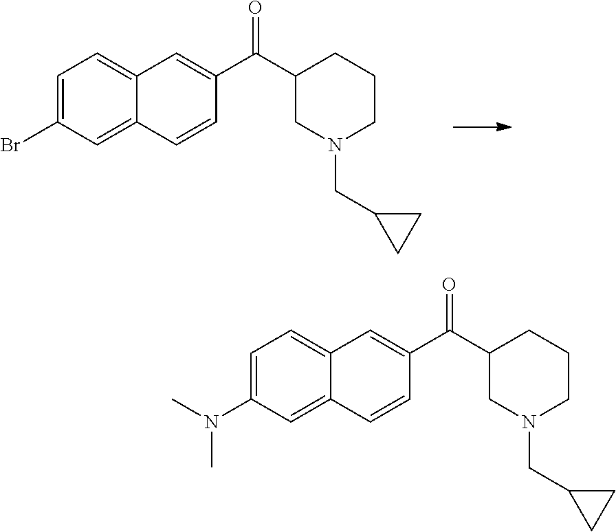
C1=C(Br)C=C2C(=C1)C=C(C(C1CN(CC3CC3)CCC1)=O)C=C2.C1=C(N(C)C)C=C2C(=C1)C=C(C(C1CN(CC3CC3)CCC1)=O)C=C2
